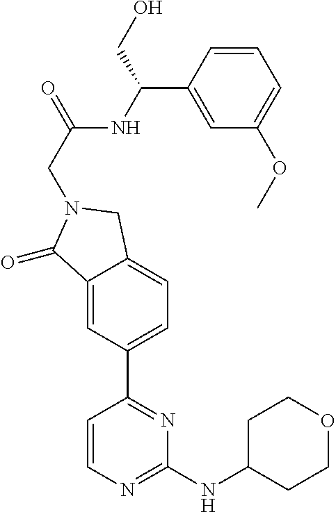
C1=CN=C(NC2CCOCC2)N=C1C1=CC=C2C(=C1)C(=O)N(CC(=O)NC(C1=CC(OC)=CC=C1)CO)C2
